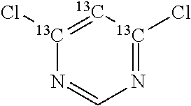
[13C]1(Cl)=[13C][13C](Cl)=NC=N1
